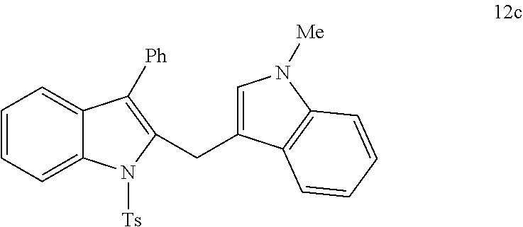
C1=CC=C2C(=C1)C([Ph])=C(CC1=CN([Me])C3=C1C=CC=C3)N2[Ts]
